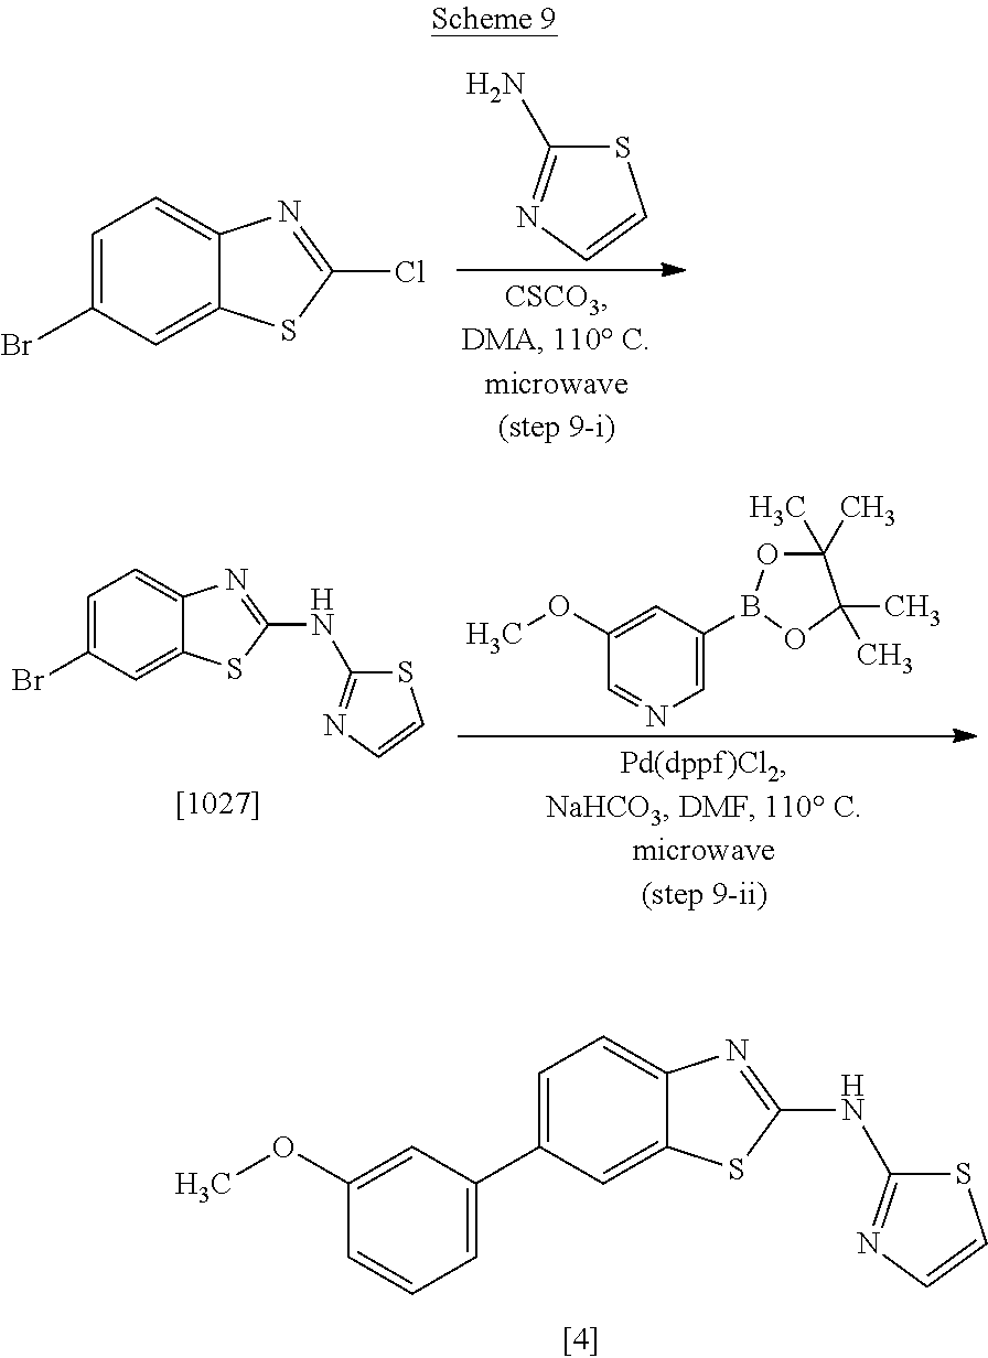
S1C(N)=NC=C1.C1=C(Br)C=C2C(=C1)N=C(Cl)S2.C1(OC)=CC(B2OC(C)(C)C(C)(C)O2)=CN=C1.C1=C(Br)C=C2C(=C1)N=C(NC1=NC=CS1)S2.C1=C(C2=CC=CC(OC)=C2)C=C2C(=C1)N=C(NC1=NC=CS1)S2
